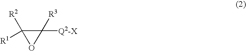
C1([Q2-X])([R3])C([R1])([R2])O1
